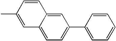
C1=CC(C)=CC2=CC=C(C3=CC=CC=C3)C=C12
